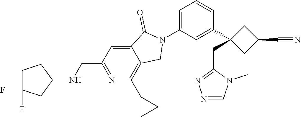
N1(C2=CC=CC(C3(CC4=NN=CN4C)CC(C#N)C3)=C2)C(=O)C2=CC(CNC3CCC(F)(F)C3)=NC(C3CC3)=C2C1
